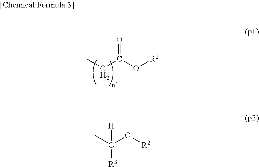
CCC(O[R1])=O.CC([H])(O[R2])[R3]
